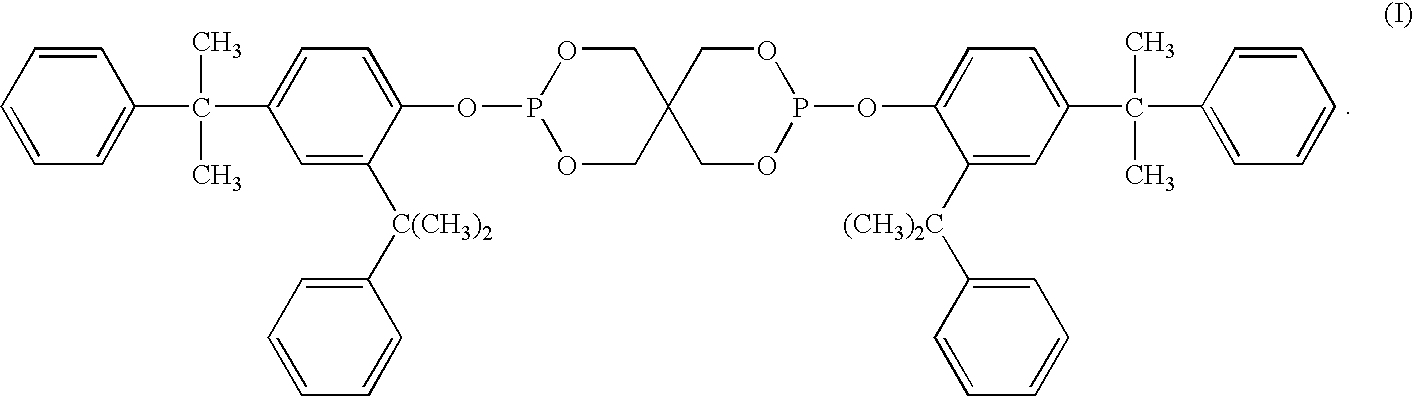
C1=CC=CC=C1C(C1=CC=C(OP2OCC3(CO2)COP(OC2=CC=C(C(C4=CC=CC=C4)(C)C)C=C2[(CH3)2C]C2=CC=CC=C2)OC3)C([C(CH3)2]C2=CC=CC=C2)=C1)(C)C
